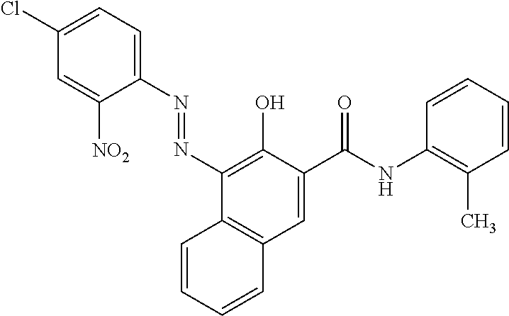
C1=C(Cl)C=C([NO2])C(N=NC2=C(O)C(C(NC3=C(C)C=CC=C3)=O)=CC3=C2C=CC=C3)=C1
